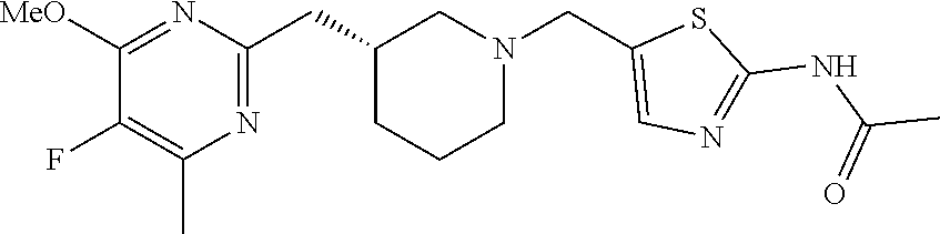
C1(F)=C(C)N=C(CC2CCCN(CC3=CN=C(NC(C)=O)S3)C2)N=C1[MeO]
